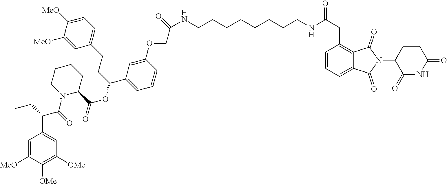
C1=C(OCC(=O)NCCCCCCCCNC(CC2=C3C(=CC=C2)C(=O)N(C2C(=O)NC(=O)CC2)C3=O)=O)C=CC=C1C(CCC1=CC=C([MeO])C([MeO])=C1)OC(=O)C1CCCCN1C(C(C1=CC([OMe])=C([OMe])C([MeO])=C1)CC)=O
